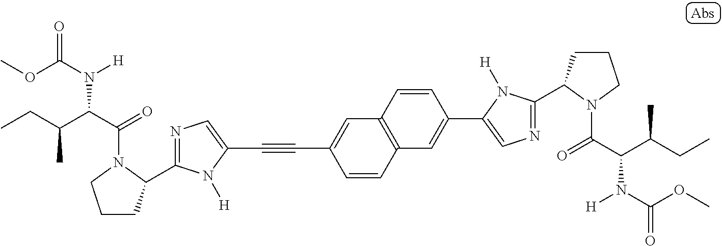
C1(C#CC2=CN=C(C3CCCN3C(C(C(CC)C)N(C(OC)=O)[H])=O)N2[H])=CC2=C(C=C1)C=C(C1=CN=C(C3CCCN3C(C(C(CC)C)N(C(=O)OC)[H])=O)N1[H])C=C2
